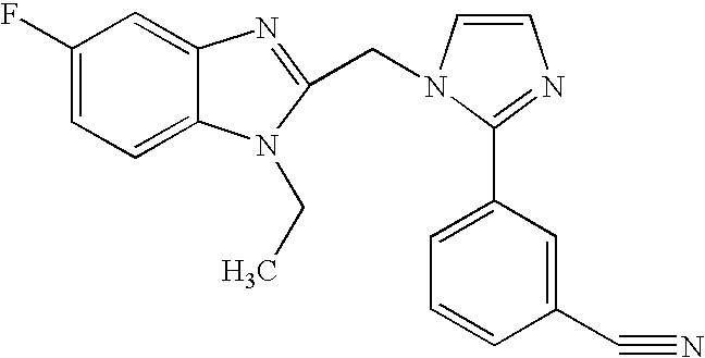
C1(F)=CC=C2C(=C1)N=C(CN1C=CN=C1C1=CC=CC(C#N)=C1)N2CC
